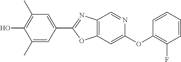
C12=C(C=C(OC3=C(F)C=CC=C3)N=C1)OC(C1=CC(C)=C(O)C(C)=C1)=N2
